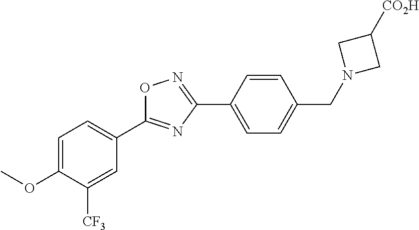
C1=C(OC)C([CF3])=CC(C2=NC(C3=CC=C(CN4CC([CO2H])C4)C=C3)=NO2)=C1
